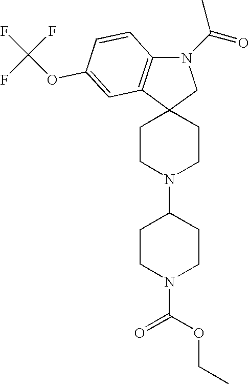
N1(C(=O)C)C2=C(C3(C1)CCN(C1CCN(C(=O)OCC)CC1)CC3)C=C(OC(F)(F)F)C=C2
